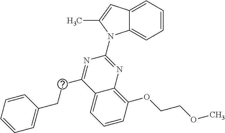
C12=CC=CC=C1N(C1=NC3=C(OCCOC)C=CC=C3C(CCC3=CC=CC=C3)=N1)C(C)=C2
